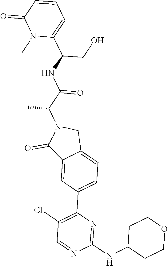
C1(NC2CCOCC2)=NC(C2=CC=C3C(=C2)C(=O)N(C(C(NC(C2=CC=CC(=O)N2C)CO)=O)C)C3)=C(Cl)C=N1
